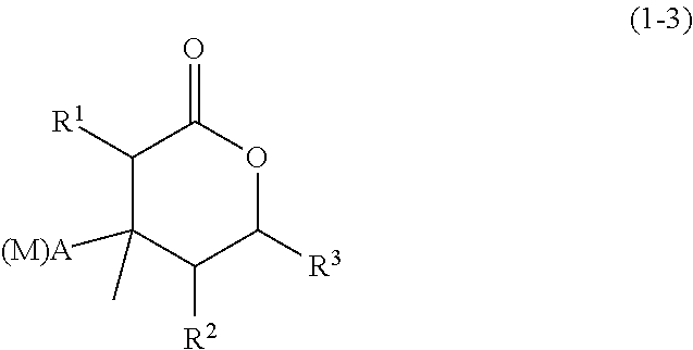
C1([R2])C([R3])OC(=O)C([R1])C1([(M)A])C
